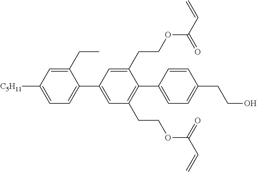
C1(CC)=CC([C5H11])=CC=C1C1=CC(CCOC(C=C)=O)=C(C2=CC=C(CCO)C=C2)C(CCOC(C=C)=O)=C1
